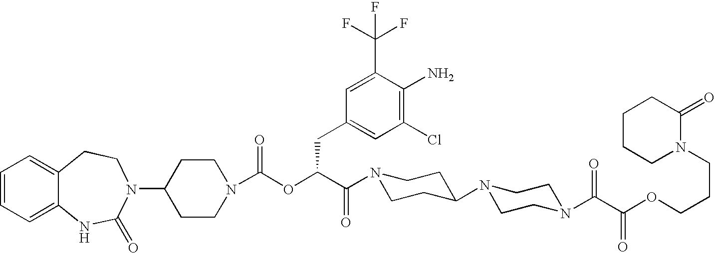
C1=CC=C2C(=C1)CCN(C1CCN(C(OC(C(N3CCC(N4CCN(C(C(OCCCN5C(=O)CCCC5)=O)=O)CC4)CC3)=O)CC3=CC(Cl)=C(N)C(C(F)(F)F)=C3)=O)CC1)C(=O)N2
